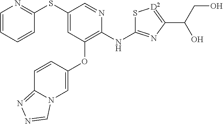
C1(SC2=CC(OC3=CN4C(=NN=C4)C=C3)=C(NC3=NC(C(CO)O)=[D2]S3)N=C2)=NC=CC=C1
